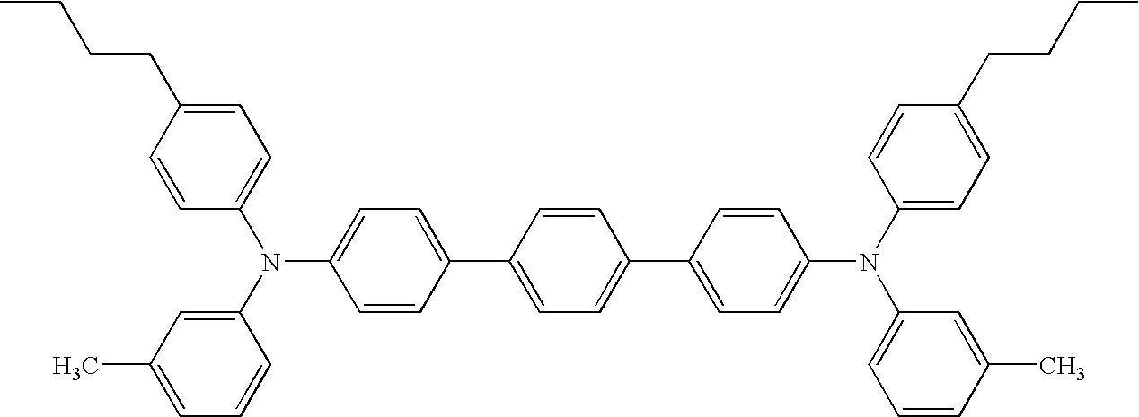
C1=CC(C2=CC=C(C3=CC=C(N(C4=CC=C(CCCC)C=C4)C4=CC=CC(C)=C4)C=C3)C=C2)=CC=C1N(C1=CC(C)=CC=C1)C1=CC=C(CCCC)C=C1
